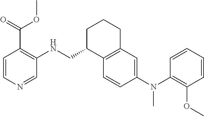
C1=CC(N(C2=C(OC)C=CC=C2)C)=CC2=C1C(CNC1=C(C(OC)=O)C=CN=C1)CCC2
